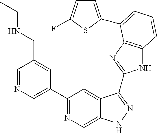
C1=NC=C(C2=NC=C3C(=C2)C(C2=NC4=C(N2)C=CC=C4C2=CC=C(F)S2)=NN3)C=C1CNCC
